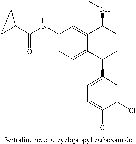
C1(NC(C2CC2)=O)=CC=C2C(=C1)C(NC)CCC2C1=CC=C(Cl)C(Cl)=C1
